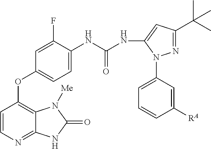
C1=CN=C2C(=C1OC1=CC=C(NC(=O)NC3=CC(C(C)(C)C)=NN3C3=CC=CC([RA])=C3)C(F)=C1)N([Me])C(=O)N2
